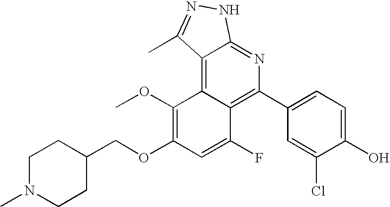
C1(C2=C3C(=C4C(=N2)NN=C4C)C(OC)=C(OCC2CCN(C)CC2)C=C3F)=CC=C(O)C(Cl)=C1
